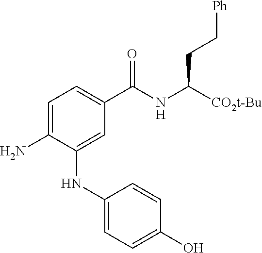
C1=C(N)C(NC2=CC=C(O)C=C2)=CC(C(NC([CO2t-Bu])CC[Ph])=O)=C1
